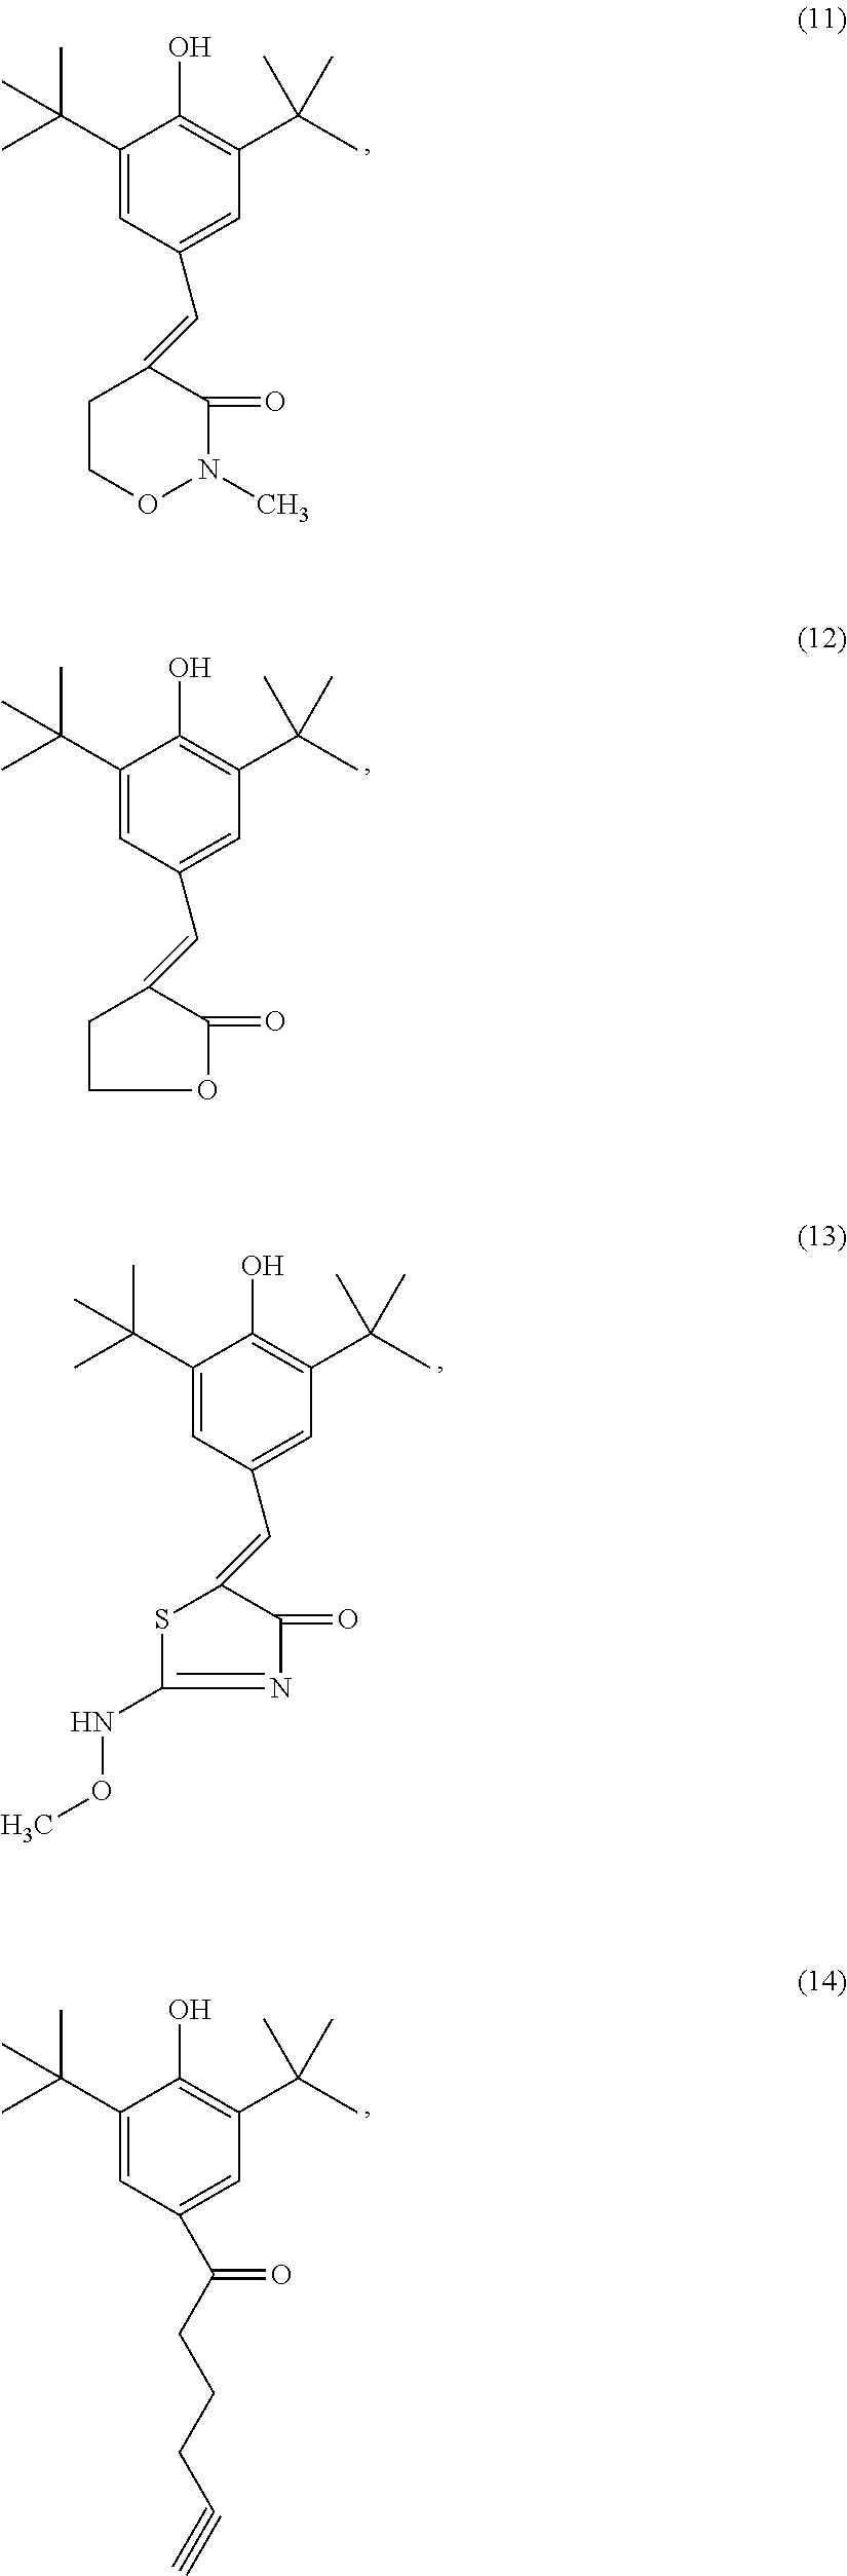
C1(C(C)(C)C)=CC(C=C2CCON(C)C2=O)=CC(C(C)(C)C)=C1O.C1(C(C)(C)C)=CC(C=C2C(=O)OCC2)=CC(C(C)(C)C)=C1O.C1(C(C)(C)C)=CC(C=C2C(=O)N=C(NOC)S2)=CC(C(C)(C)C)=C1O.C1(C(C)(C)C)=CC(C(CCCC#C)=O)=CC(C(C)(C)C)=C1O
